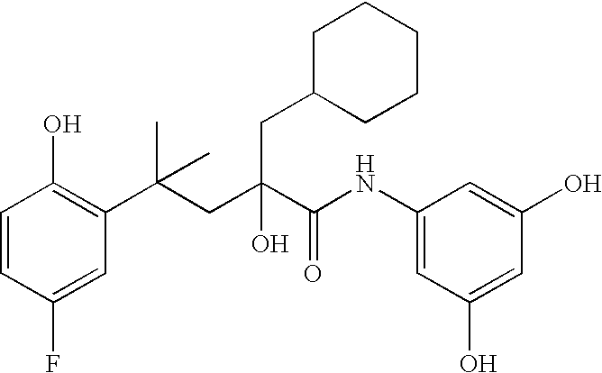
C1=CC(F)=CC(C(CC(C(NC2=CC(O)=CC(O)=C2)=O)(O)CC2CCCCC2)(C)C)=C1O
